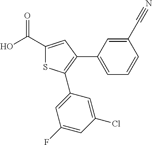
OC(C1=CC(C2=CC=CC(C#N)=C2)=C(C2=CC(F)=CC(Cl)=C2)S1)=O
